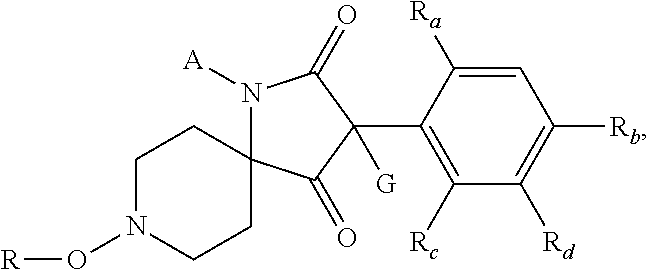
N1([A])C2(C(=O)C(C3=C([Rc])C([Rd])=C([Rb])C=C3[Ra])([G])C1=O)CCN(O[R])CC2
